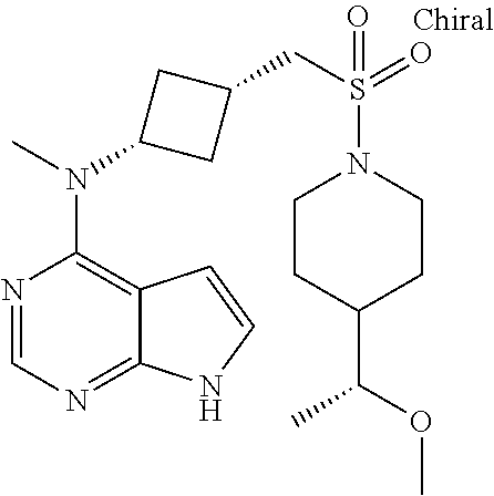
N1=CN=C2C(=C1N(C)C1CC(CS(=O)(N3CCC(C(OC)C)CC3)=O)C1)C=CN2
